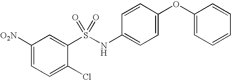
C1([O2N])=CC=C(Cl)C(S(NC2=CC=C(OC3=CC=CC=C3)C=C2)(=O)=O)=C1
